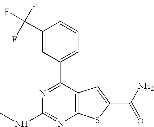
C1(C(F)(F)F)=CC(C2=NC(NC)=NC3=C2C=C(C(=O)N)S3)=CC=C1
